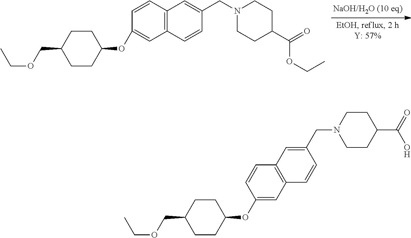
C12=C(C=CC(OC3CCC(COCC)CC3)=C1)C=C(CN1CCC(C(=O)OCC)CC1)C=C2.C1(OC2CCC(COCC)CC2)=CC2=C(C=C1)C=C(CN1CCC(C(=O)O)CC1)C=C2
